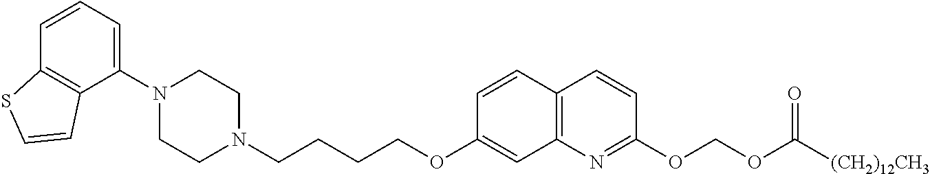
C1=CC2=C(C(N3CCN(CCCCOC4=CC5=C(C=C4)C=CC(OCOC([(CH2)12CH3])=O)=N5)CC3)=C1)C=CS2
